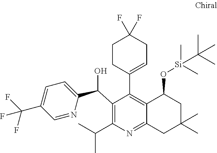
C1(C(C2=CC=C(C(F)(F)F)C=N2)O)=C(C(C)C)N=C2C(=C1C1=CCC(F)(F)CC1)C(O[Si](C(C)(C)C)(C)C)CC(C)(C)C2
